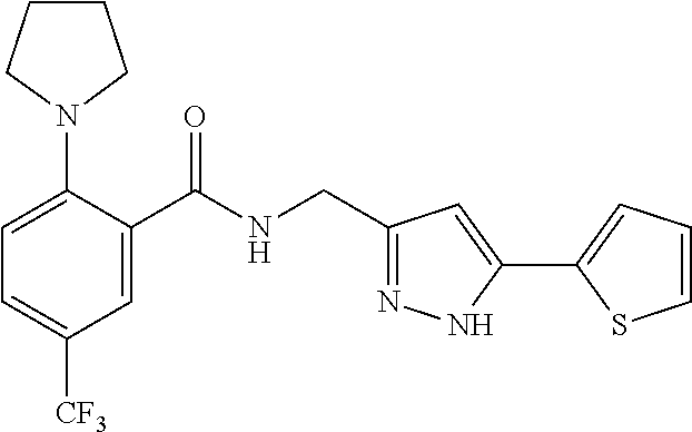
C1=C(N2CCCC2)C(C(NCC2=NNC(C3=CC=CS3)=C2)=O)=CC([CF3])=C1
